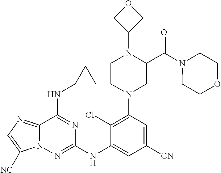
C1(Cl)=C(N2CC(C(N3CCOCC3)=O)N(C3COC3)CC2)C=C([CN])C=C1NC1=NN2C(=NC=C2[NC])C(NC2CC2)=N1
